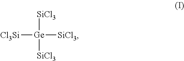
[Ge]([SiCl3])([SiCl3])([Cl3Si])[SiCl3]
